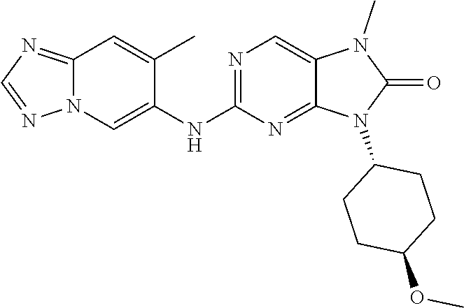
C1=C(C)C(NC2=NC=C3C(=N2)N(C2CCC(OC)CC2)C(=O)N3C)=CN2C1=NC=N2
